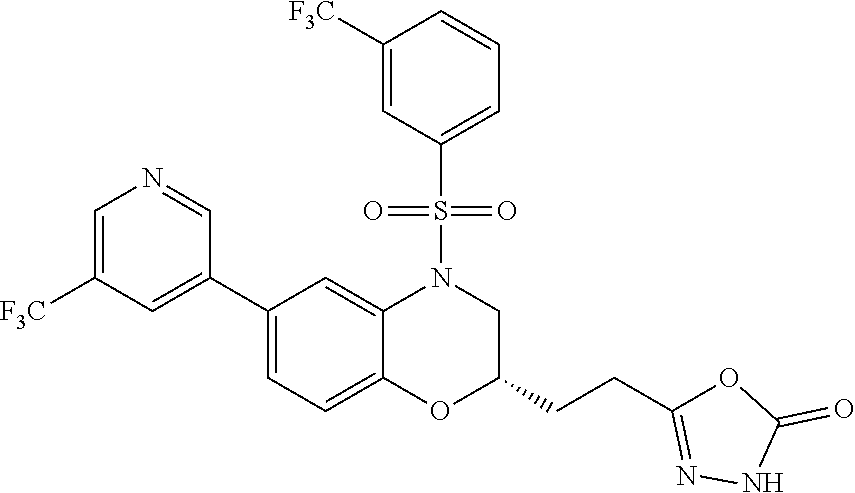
C1=C([F3C])C=C(C2=CC=C3C(=C2)N(S(C2=CC=CC([F3C])=C2)(=O)=O)CC(CCC2=NNC(=O)O2)O3)C=N1
